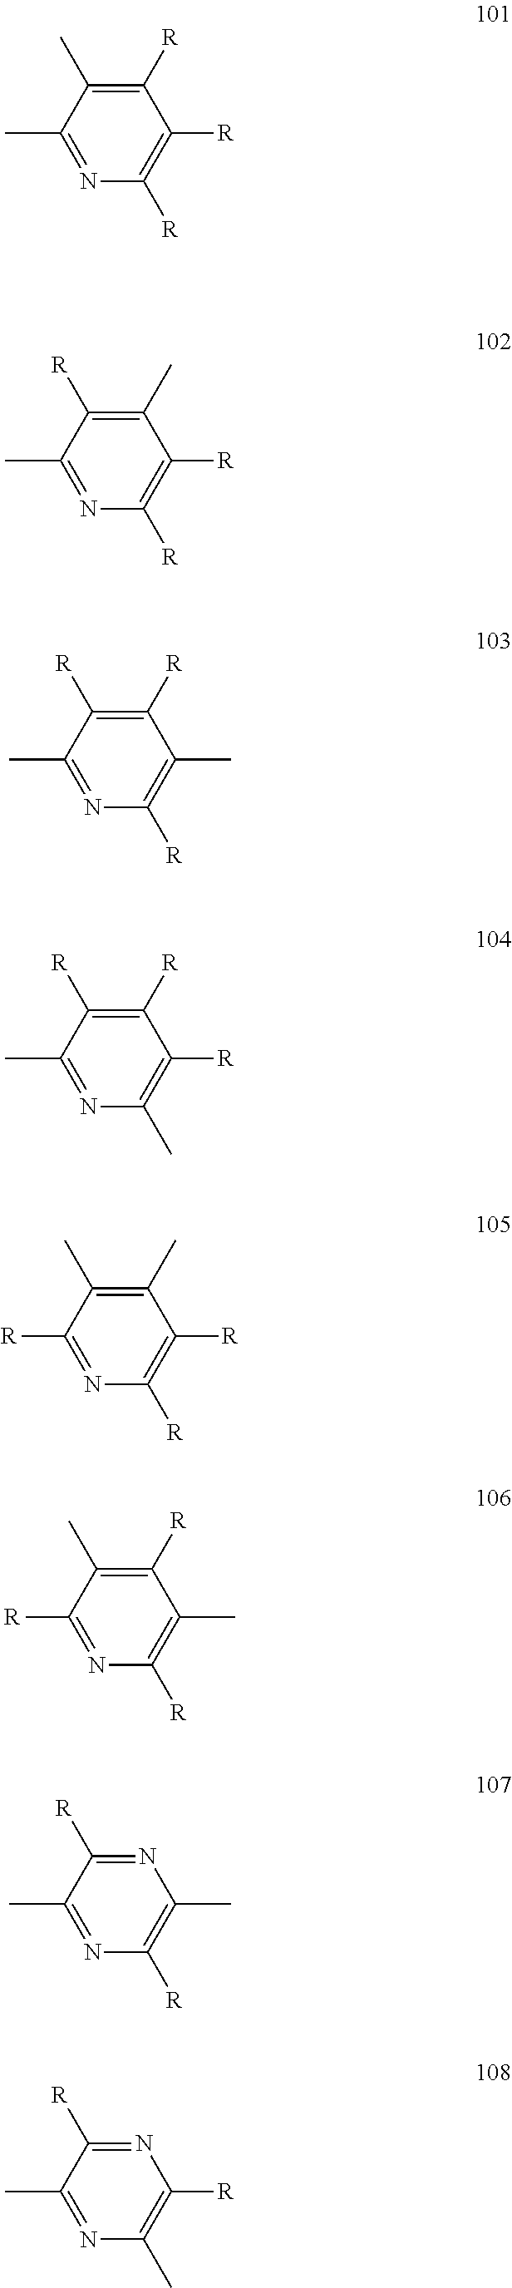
N1=C(C)C(C)=C([R])C([R])=C1[R].N1=C(C)C([R])=C(C)C([R])=C1[R].N1=C(C)C([R])=C([R])C(C)=C1[R].N1=C(C)C([R])=C([R])C([R])=C1C.N1=C([R])C(C)=C(C)C([R])=C1[R].N1=C([R])C(C)=C([R])C(C)=C1[R].N1=C(C)C([R])=NC(C)=C1[R].N1=C(C)C([R])=NC([R])=C1C
